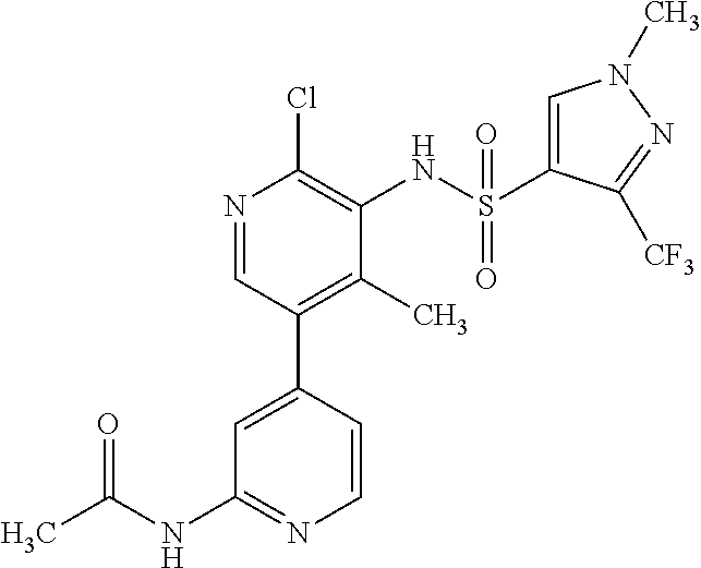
N1=CC(C2=CC(NC(C)=O)=NC=C2)=C(C)C(NS(=O)(=O)C2=CN(C)N=C2[CF3])=C1Cl
